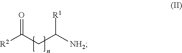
[R2]C(CC([NH2])[R1])=O
